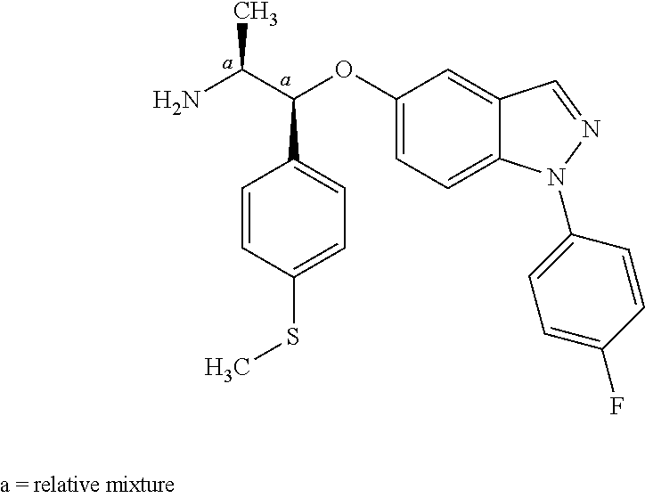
C1=C(SC)C=CC(C(C(N)C)OC2=CC=C3C(=C2)C=NN3C2=CC=C(F)C=C2)=C1
